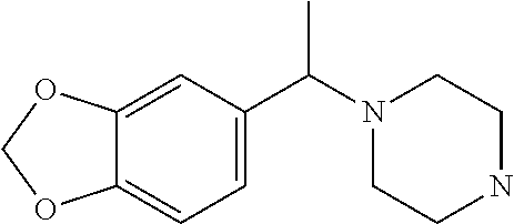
C12=CC(C(N3CCNCC3)C)=CC=C1OCO2
